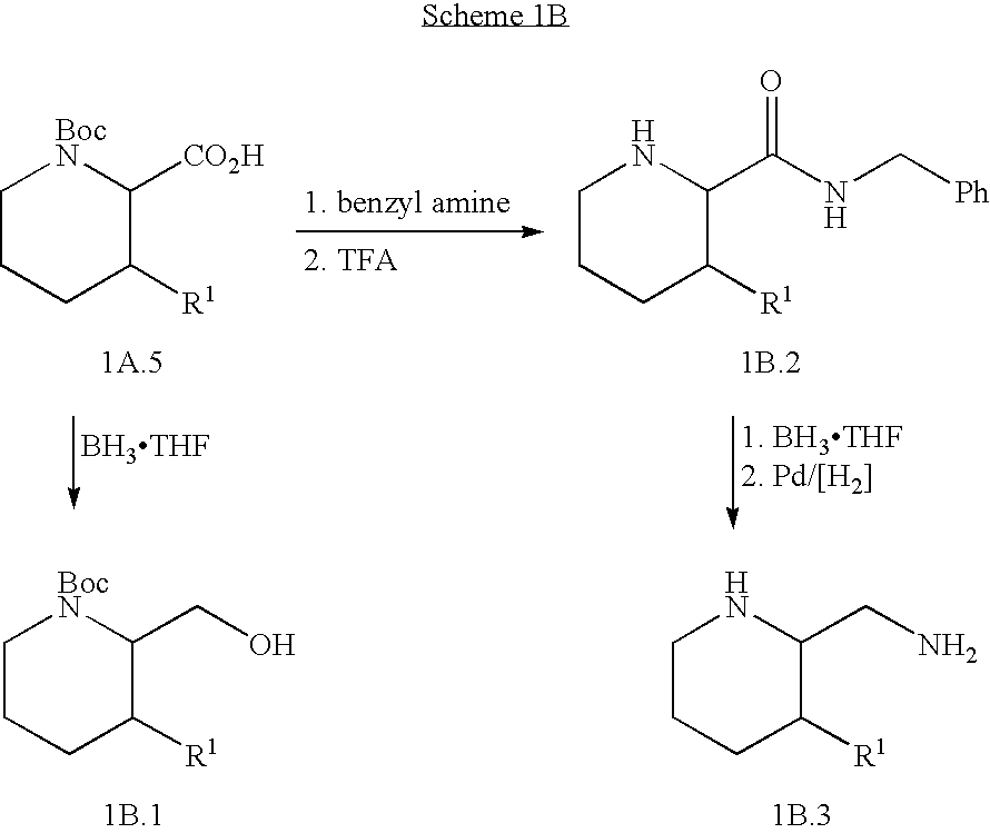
C1CCC([R1])C([CO2H])[BocN]1.C1CCC([R1])C(C(NC[Ph])=O)N1.[BH3THF].[1. BH3THF2. Pd/[H2]].C1CCC([R1])C(CO)[BocN]1.C1CCC([R1])C(CN)N1
